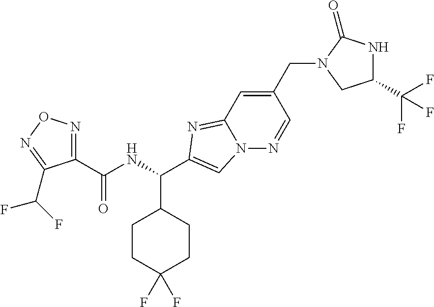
C1(C(NC(C2CCC(F)(F)CC2)C2=CN3C(=N2)C=C(CN2CC(C(F)(F)F)NC2=O)C=N3)=O)=NON=C1C(F)F
